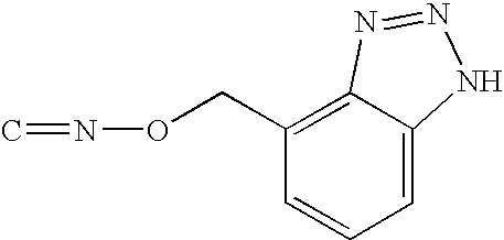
C1(CON=C)=C2C(=CC=C1)NN=N2
